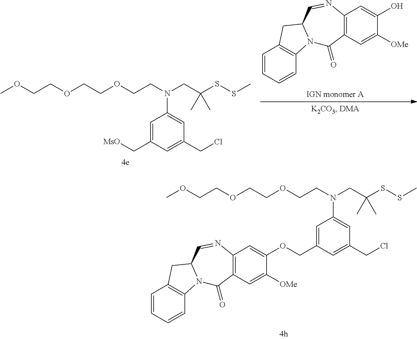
C1=C(COC2=CC3=C(C(=O)N4C5=C(C=CC=C5)CC4C=N3)C=C2[OMe])C=C(CCl)C=C1N(CC(SSC)(C)C)CCOCCOCCOC.C1=C(C[MsO])C=C(CCl)C=C1N(CC(SSC)(C)C)CCOCCOCCOC.C1=CC=CC2=C1CC1N2C(=O)C2=C(N=C1)C=C(O)C([OMe])=C2
